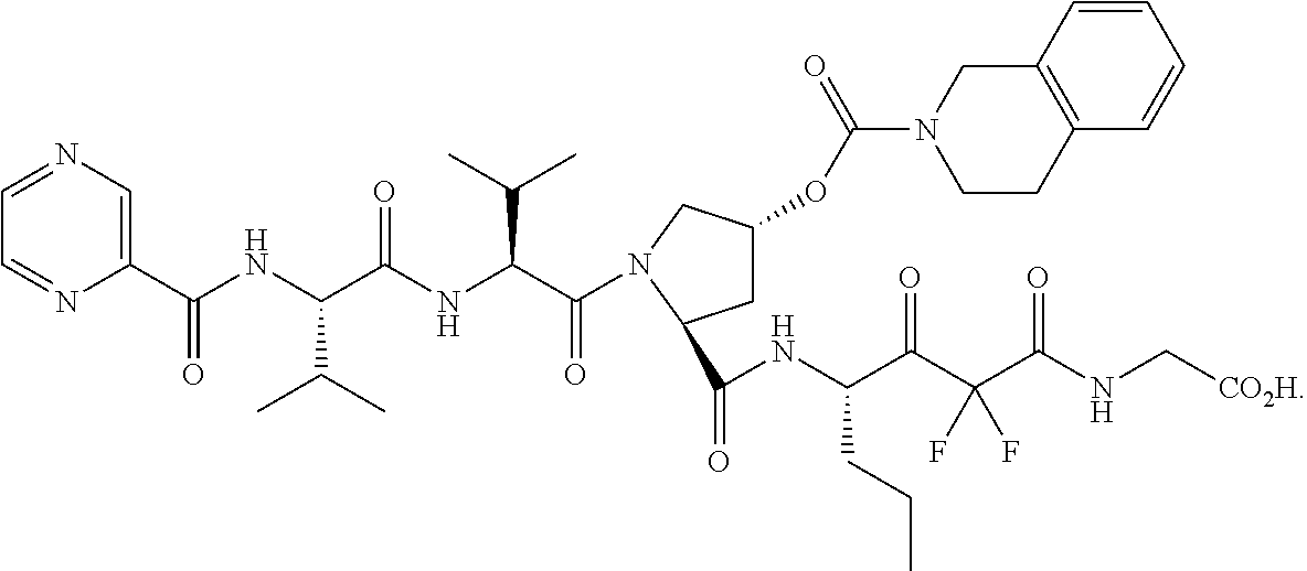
C1=NC=C(C(NC(C(NC(C(=O)N2CC(OC(=O)N3CCC4=C(C3)C=CC=C4)CC2C(=O)NC(C(C(C(NC[CO2H])=O)(F)F)=O)CCC)C(C)C)=O)C(C)C)=O)N=C1
